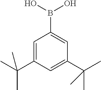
C1=C(C(C)(C)C)C=C(C(C)(C)C)C=C1B(O)O
